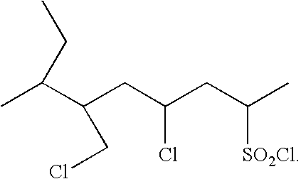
CC(C(CC(CC(C)[SO2Cl])Cl)CCl)CC
